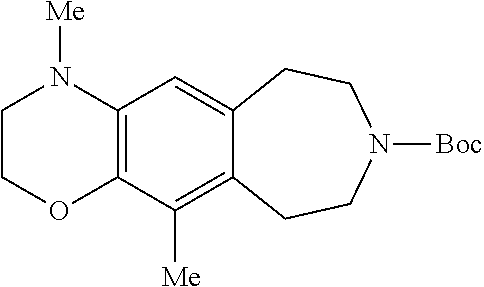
C1COC2=C(C=C3C(=C2[Me])CCN([Boc])CC3)N1[Me]
